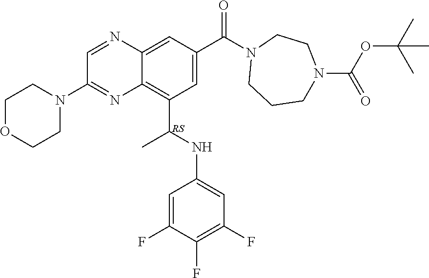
C1OCCN(C2=NC3=C(C(NC4=CC(F)=C(F)C(F)=C4)C)C=C(C(=O)N4CCCN(C(OC(C)(C)C)=O)CC4)C=C3N=C2)C1.[RS]
